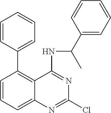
C1(C2=C3C(=CC=C2)N=C(Cl)N=C3NC(C)C2=CC=CC=C2)=CC=CC=C1
